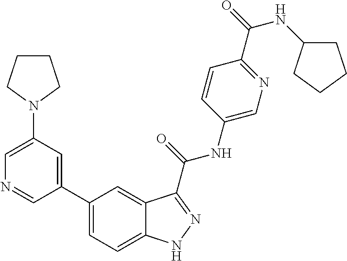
C1(N2CCCC2)=CN=CC(C2=CC=C3C(=C2)C(C(NC2=CN=C(C(=O)NC4CCCC4)C=C2)=O)=NN3)=C1
